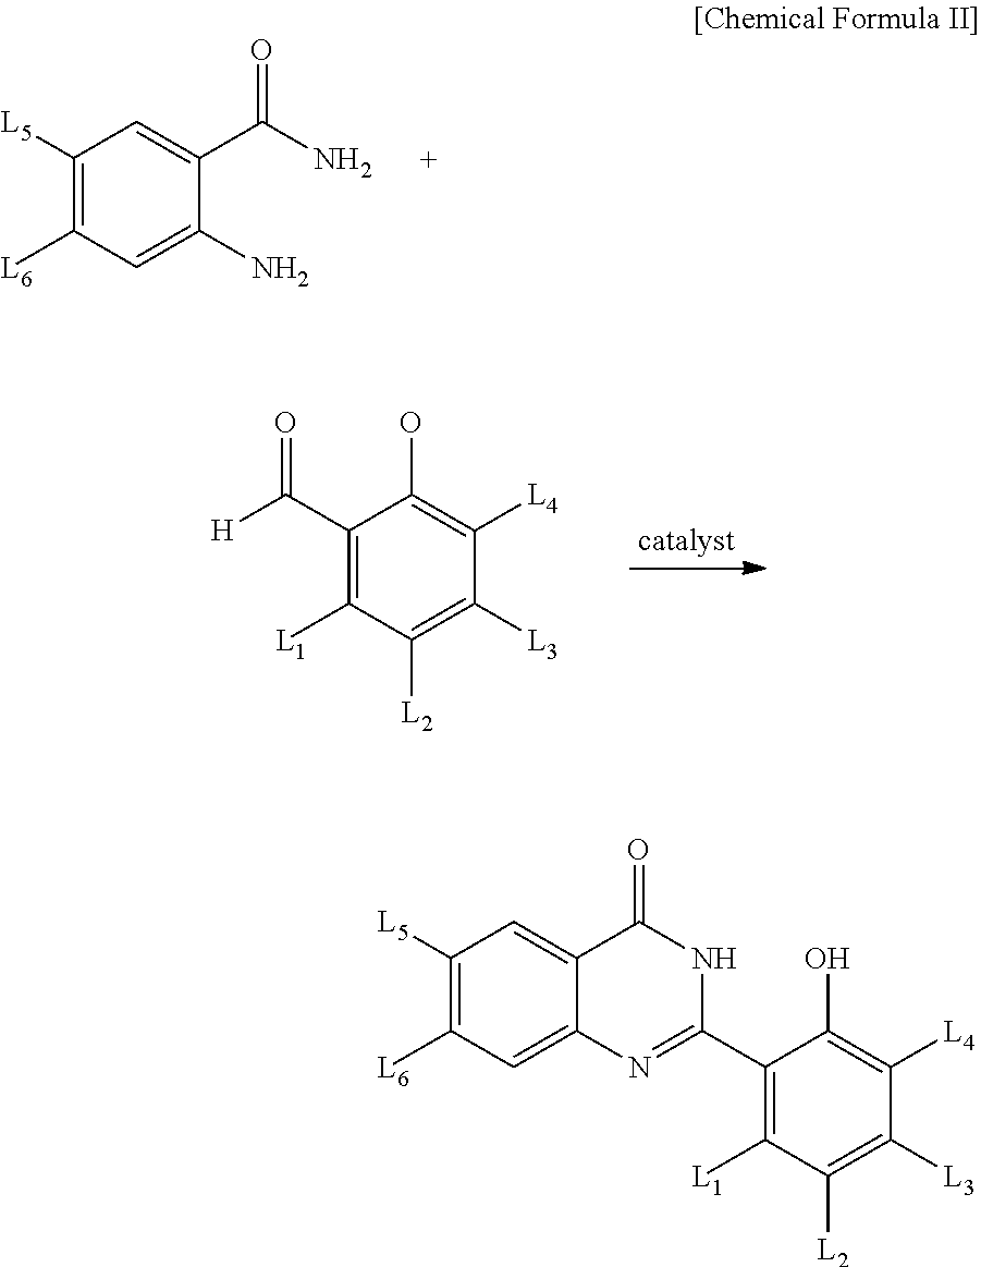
C1([L5])=C([L6])C=C(N)C(C(N)=O)=C1.C1(C([H])=O)=C([L1])C([L2])=C([L3])C([L4])=C1O.C1(C2=NC3=CC([L6])=C([L5])C=C3C(=O)N2)=C([L1])C([L2])=C([L3])C([L4])=C1O
